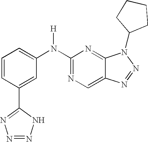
N(C1=NC=C2C(=N1)N(C1CCCC1)N=N2)(C1=CC=CC(C2=NN=NN2)=C1)[H]
